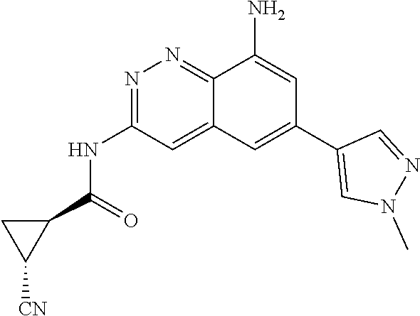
C(NC1=NN=C2C(=C1)C=C(C1=CN(C)N=C1)C=C2N)(=O)C1CC1[CN]
